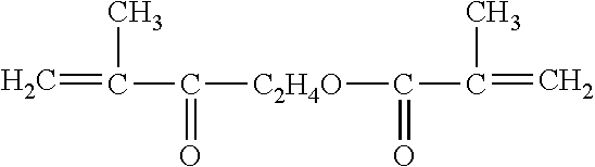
C=C(C)C(=O)[C2H4O]C(=O)C(C)=C
